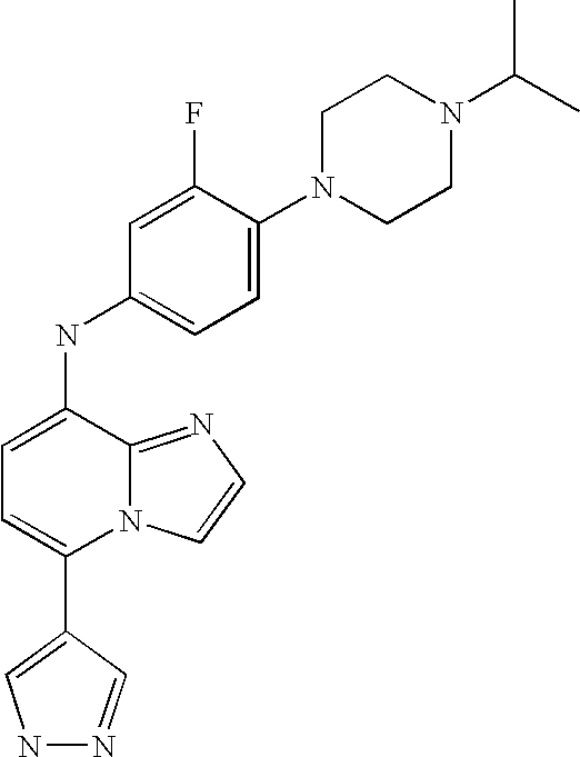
C1(C2=CNN=C2)=CC=C(NC2=CC=C(N3CCN(C(C)C)CC3)C(F)=C2)C2=NC=CN12
